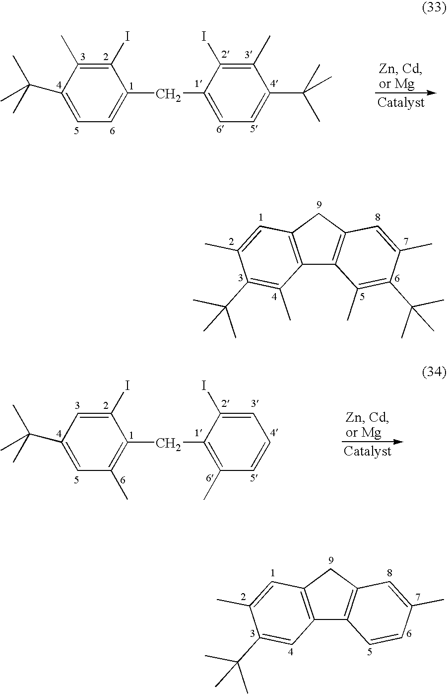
C12=C(CC3=C1C(C)=C(C(C)(C)C)C(C)=C3)C=C(C)C(C(C)(C)C)=C2C.C1=C(C(C)(C)C)C(C)=C(I)C(CC2=CC=C(C(C)(C)C)C(C)=C2I)=C1.C1=C(C(C)(C)C)C=C(I)C(CC2=C(C)C=CC=C2I)=C1C.C12=C(CC3=C1C=CC(C)=C3)C=C(C)C(C(C)(C)C)=C2
